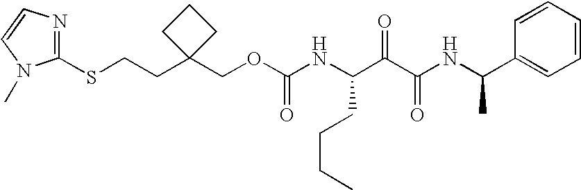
O(CC1(CCSC2=NC=CN2C)CCC1)C(NC(C(C(NC(C1=CC=CC=C1)C)=O)=O)CCCC)=O
